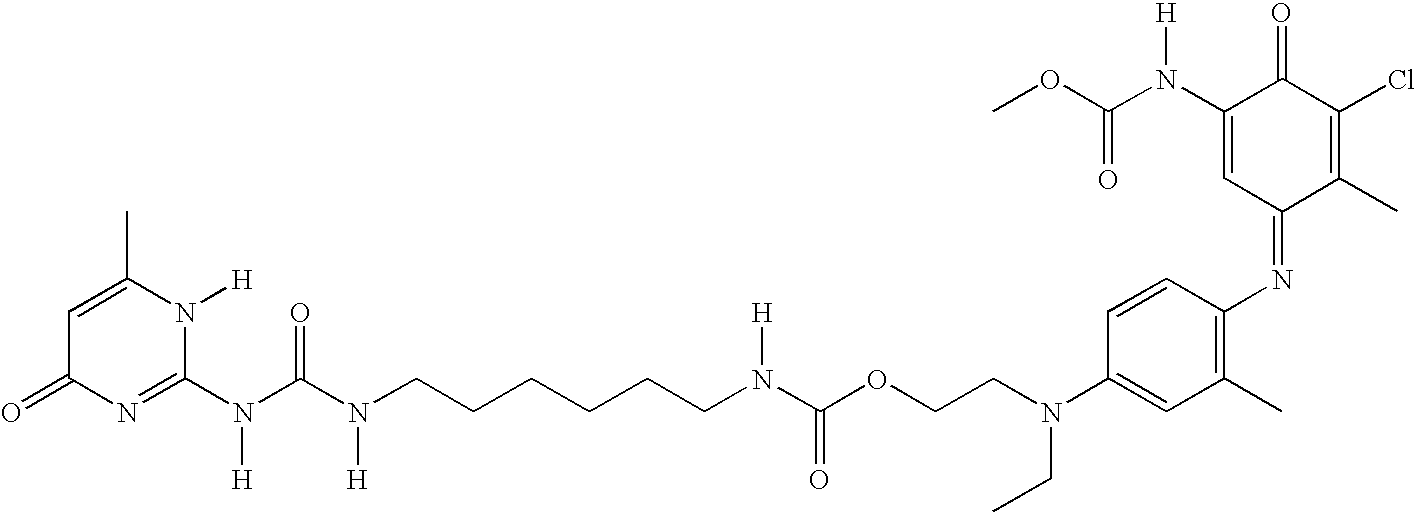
C1=C(C)N([H])C(N(C(N(CCCCCCN(C(OCCN(C2=CC(C)=C(N=C3C(C)=C(Cl)C(=O)C(N(C(OC)=O)[H])=C3)C=C2)CC)=O)[H])[H])=O)[H])=NC1=O
